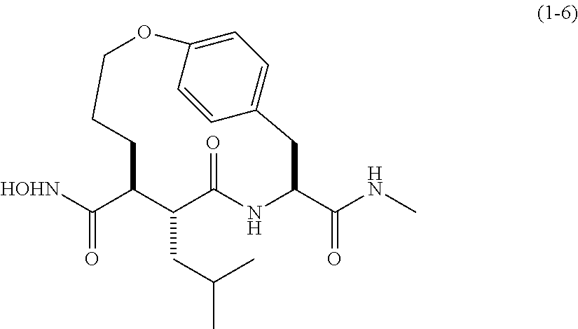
O=C([HOHN])C1CCCOC2=CC=C(C=C2)CC(C(NC)=O)NC(=O)C1CC(C)C
